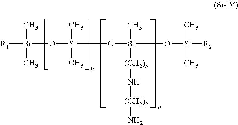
[R1][Si](O[Si](C)(O[Si](C)(O[Si]([R2])(C)C)[(CH2)3]N[(CH2)2]N)C)(C)C
